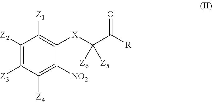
C1([Z2])=C([Z3])C([Z4])=C([NO2])C([X]C(C([R])=O)([Z6])[Z5])=C1[Z1]
